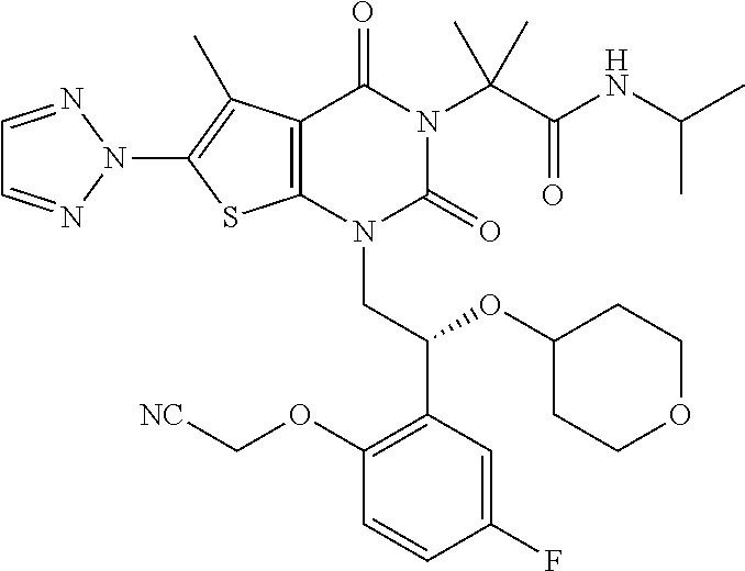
C12=C(N(CC(C3=C(OC[NC])C=CC(F)=C3)OC3CCOCC3)C(=O)N(C(C(=O)NC(C)C)(C)C)C1=O)SC(N1N=CC=N1)=C2C
